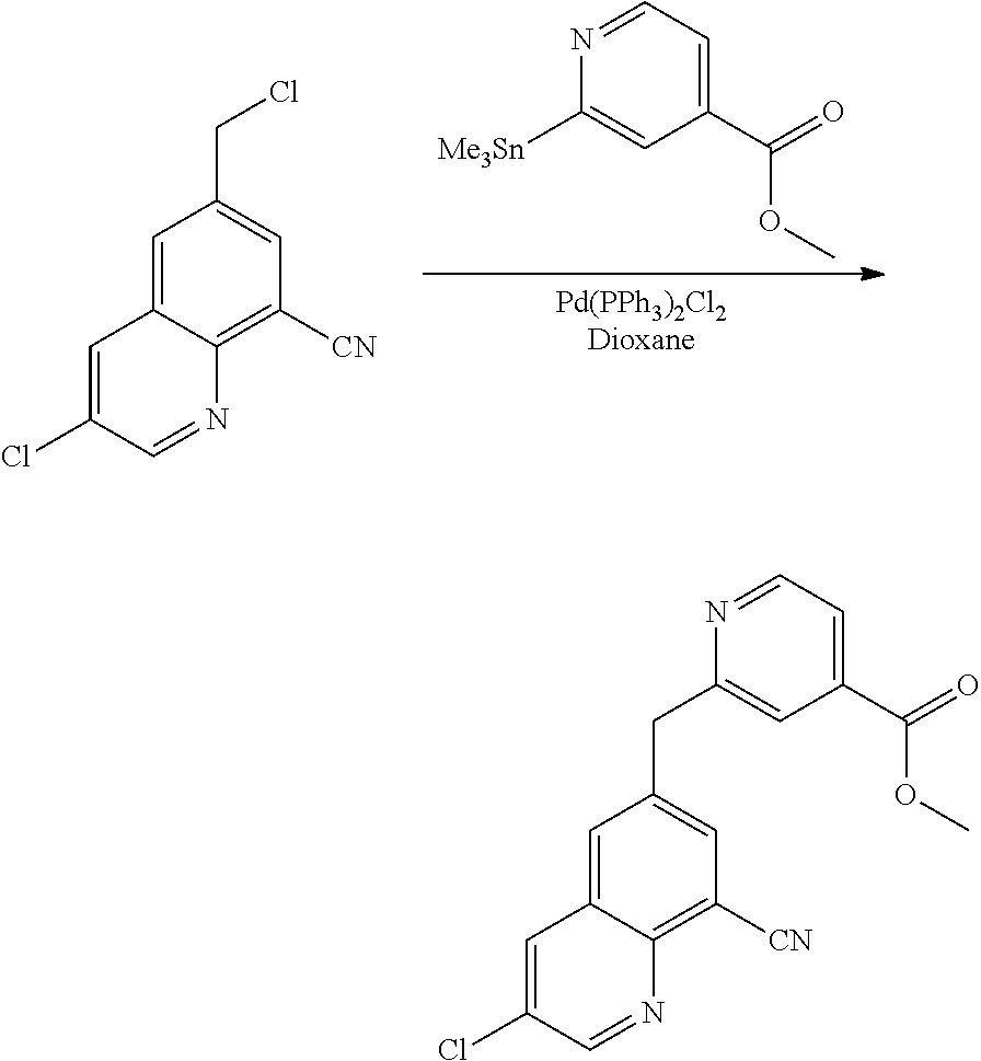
[Pd(PPh3)2Cl2Dioxane].C1([Me3Sn])=CC(C(=O)OC)=CC=N1.C1=C2C(=C([CN])C=C1CCl)N=CC(Cl)=C2.C1=C2C(=C([CN])C=C1CC1=CC(C(=O)OC)=CC=N1)N=CC(Cl)=C2
